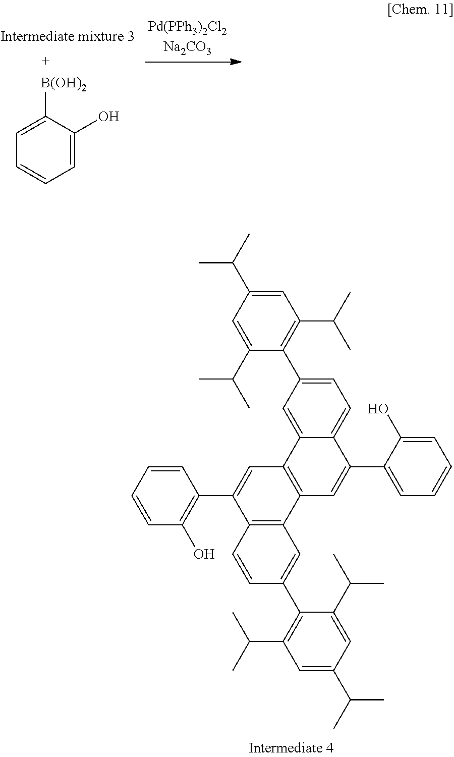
C1=C(C(C)C)C=C(C(C)C)C(C2=CC=C3C(=C2)C2=C(C=C3C3=CC=CC=C3O)C3=C(C(C4=C(O)C=CC=C4)=C2)C=CC(C2=C(C(C)C)C=C(C(C)C)C=C2C(C)C)=C3)=C1C(C)C.C1=C([B(OH)2])C(O)=CC=C1
